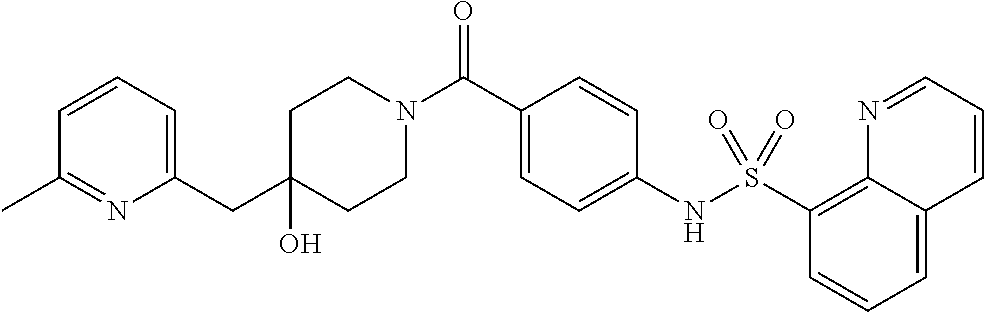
C1(O)(CC2=CC=CC(C)=N2)CCN(C(C2=CC=C(NS(C3=C4C(=CC=C3)C=CC=N4)(=O)=O)C=C2)=O)CC1
